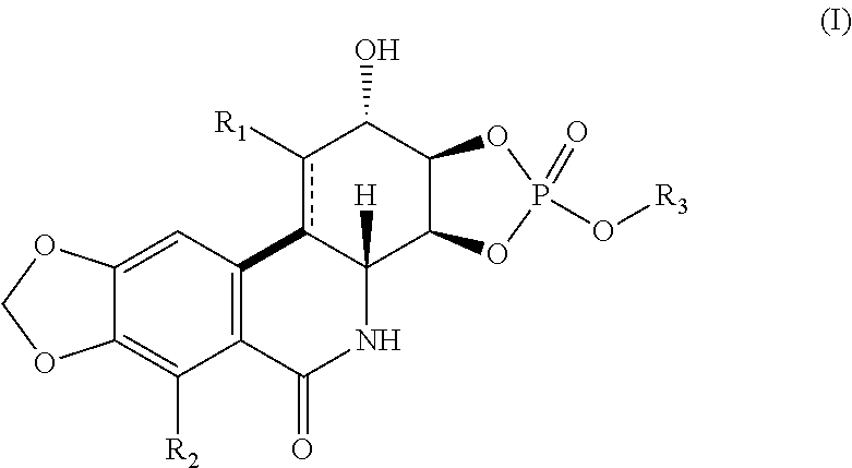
C12=CC3=C(C([R2])=C1OCO2)C(=O)NC1([H])c3c([R1])C(O)C2C1OP(=O)(O[R3])O2
